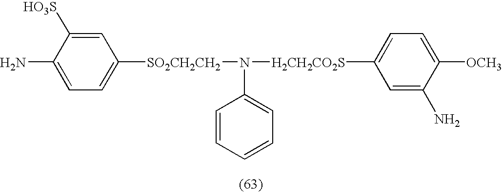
NC1=CC=C([SO2CH2CH2]N([H2CH2CO2S]C2=CC=C([OCH3])C(N)=C2)C2=CC=CC=C2)C=C1[HO3S]
